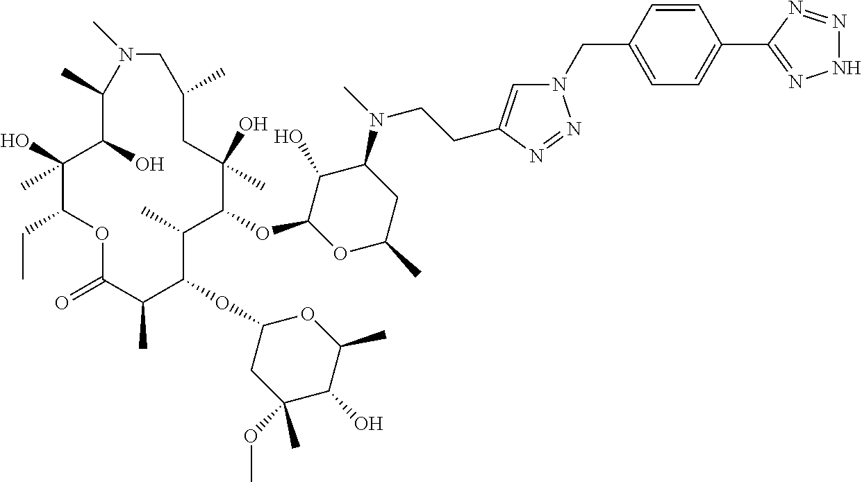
C1(O)C(OC2C(C)C(OC3CC(OC)(C)C(O)C(C)O3)C(C)C(=O)OC(CC)C(O)(C)C(O)C(C)N(C)CC(C)CC2(O)C)OC(C)CC1N(C)CCC1=CN(CC2=CC=C(C3=NNN=N3)C=C2)N=N1
